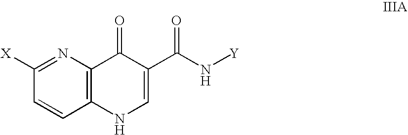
C1=CC2=C(N=C1[X])C(=O)C(C(N[Y])=O)=CN2
